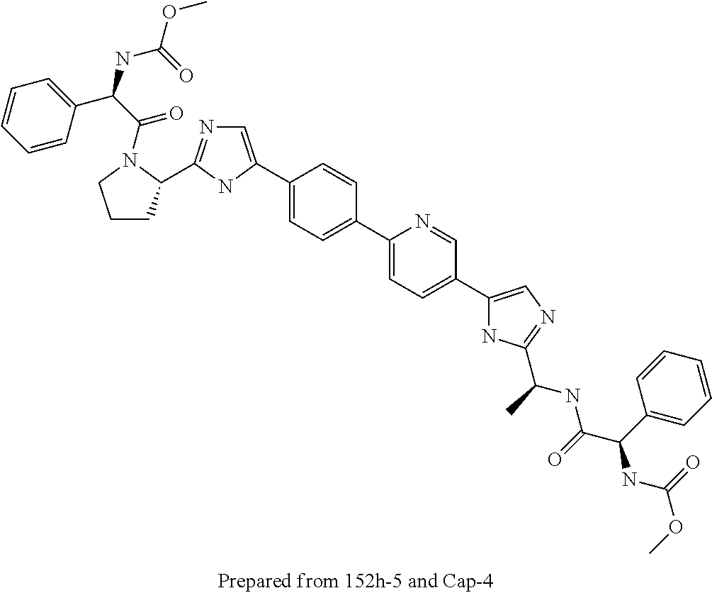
C1(C2=CN=C(C3CCCN3C(=O)C(C3=CC=CC=C3)NC(=O)OC)N2)=CC=C(C2=CC=C(C3=CN=C(C(NC(=O)C(NC(=O)OC)C4=CC=CC=C4)C)N3)C=N2)C=C1
